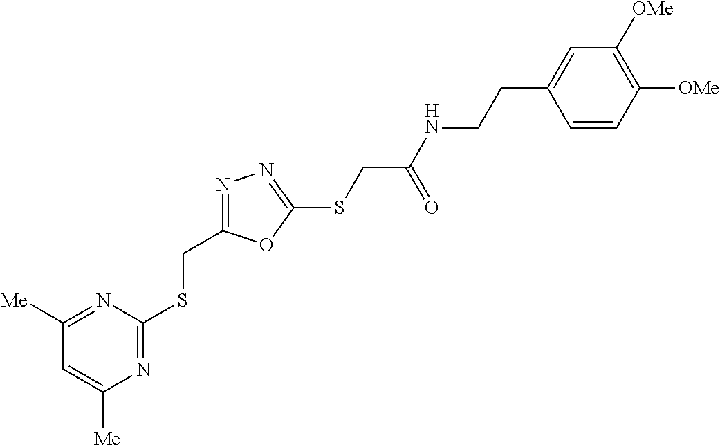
C1([Me])=NC(SCC2=NN=C(SCC(NCCC3=CC([OMe])=C([OMe])C=C3)=O)O2)=NC([Me])=C1
